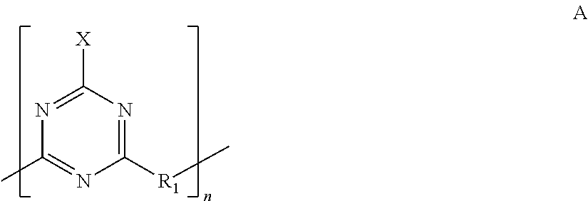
C1([R1]C)=NC([X])=NC(C)=N1
